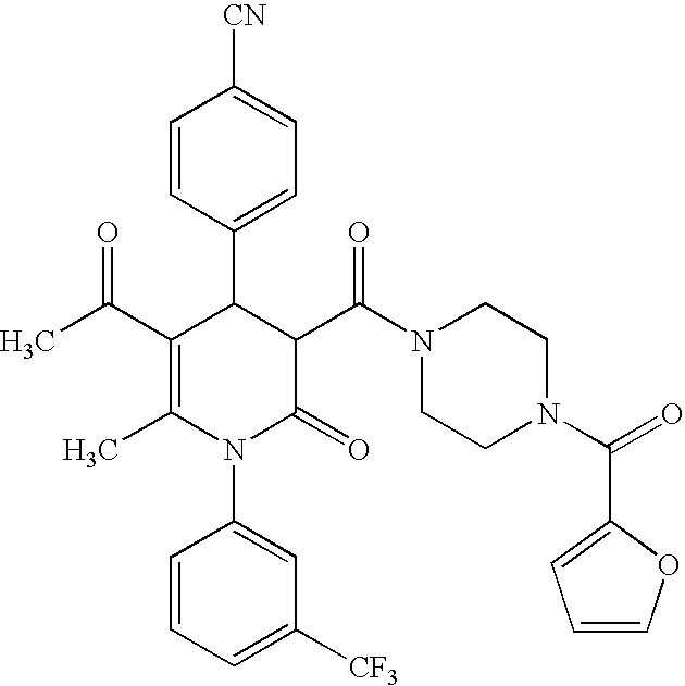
C1=CC(C2C(C(C)=O)=C(C)N(C3=CC([CF3])=CC=C3)C(=O)C2C(N2CCN(C(=O)C3=CC=CO3)CC2)=O)=CC=C1[CN]
